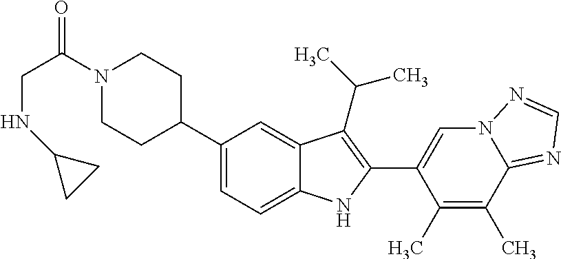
N1(C(CNC2CC2)=O)CCC(C2=CC=C3C(=C2)C(C(C)C)=C(C2=CN4C(=NC=N4)C(C)=C2C)N3)CC1
